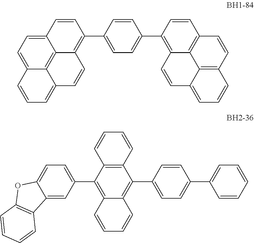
C12=C(C3=CC=C(C4=C5C=CC6=CC=CC7=C6C5=C(C=C7)C=C4)C=C3)C=CC3=CC=C4C=CC=C(C4=C13)C=C2.C1=C2C(=CC(C3=C4C(=C(C5=CC=C(C6=CC=CC=C6)C=C5)C5=C3C=CC=C5)C=CC=C4)=C1)C1=C(O2)C=CC=C1
